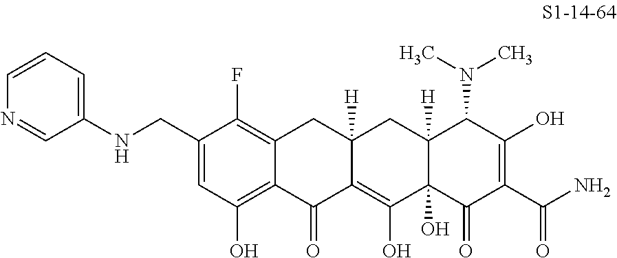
C1(CNC2=CC=CN=C2)=CC(O)=C2C(=C1F)CC1([H])C(=C(O)C3(O)C([H])(C1)C(N(C)C)C(O)=C(C(N)=O)C3=O)C2=O
